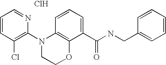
C1=CC(Cl)=C(N2CCOC3=C2C=CC=C3C(NCC2=CC=CC=C2)=O)N=C1.Cl
